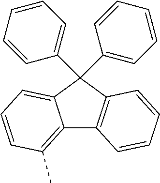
C12=C(C)C=CC=C1C(C1=CC=CC=C1)(C1=CC=CC=C1)C1=C2C=CC=C1
